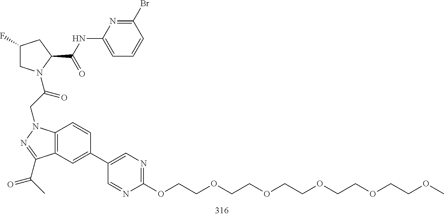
C12=C(C=C(C3=CN=C(OCCOCCOCCOCCOCCOC)N=C3)C=C1)C(C(C)=O)=NN2CC(=O)N1CC(F)CC1C(NC1=CC=CC(Br)=N1)=O
